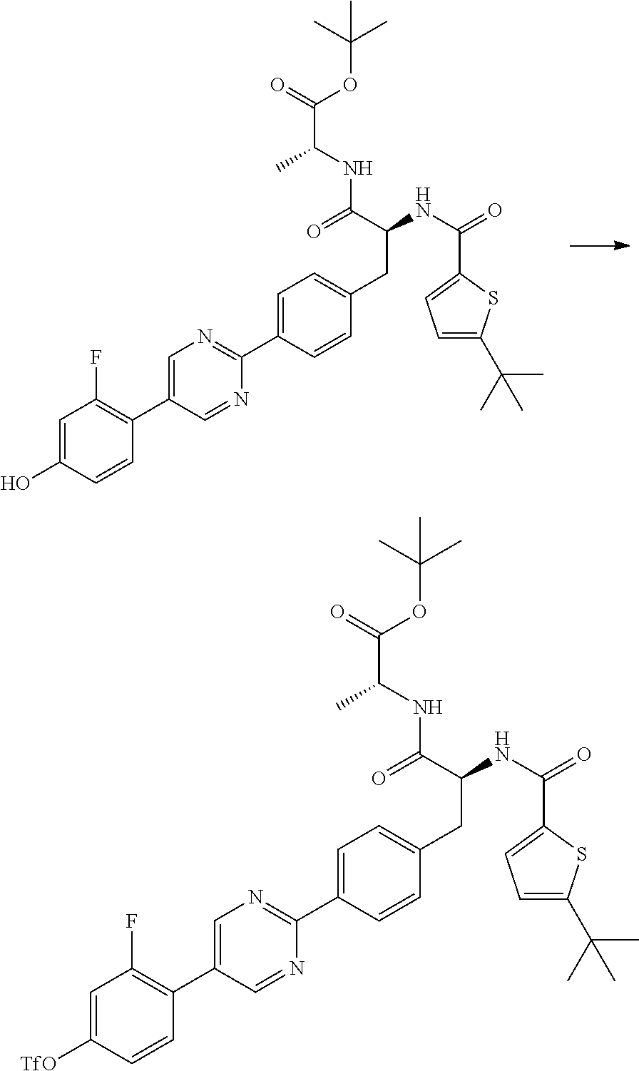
C1=C(C2=C(F)C=C(O)C=C2)C=NC(C2=CC=C(CC(NC(C3=CC=C(C(C)(C)C)S3)=O)C(=O)NC(C(OC(C)(C)C)=O)C)C=C2)=N1.C1=C(C2=C(F)C=C([TfO])C=C2)C=NC(C2=CC=C(CC(NC(C3=CC=C(C(C)(C)C)S3)=O)C(=O)NC(C(OC(C)(C)C)=O)C)C=C2)=N1
